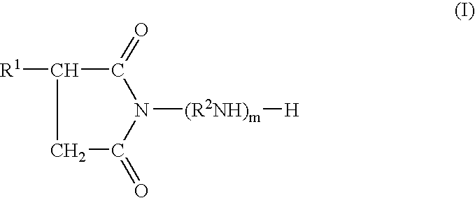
C1C(=O)N([(R2NH)m][H])C(=O)C1[R1]
